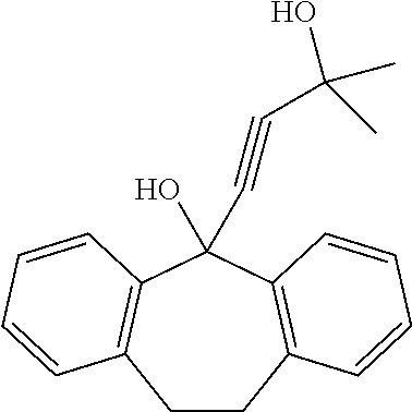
C12=C(C(O)(C#CC(C)(O)C)C3=C(C=CC=C3)CC1)C=CC=C2
